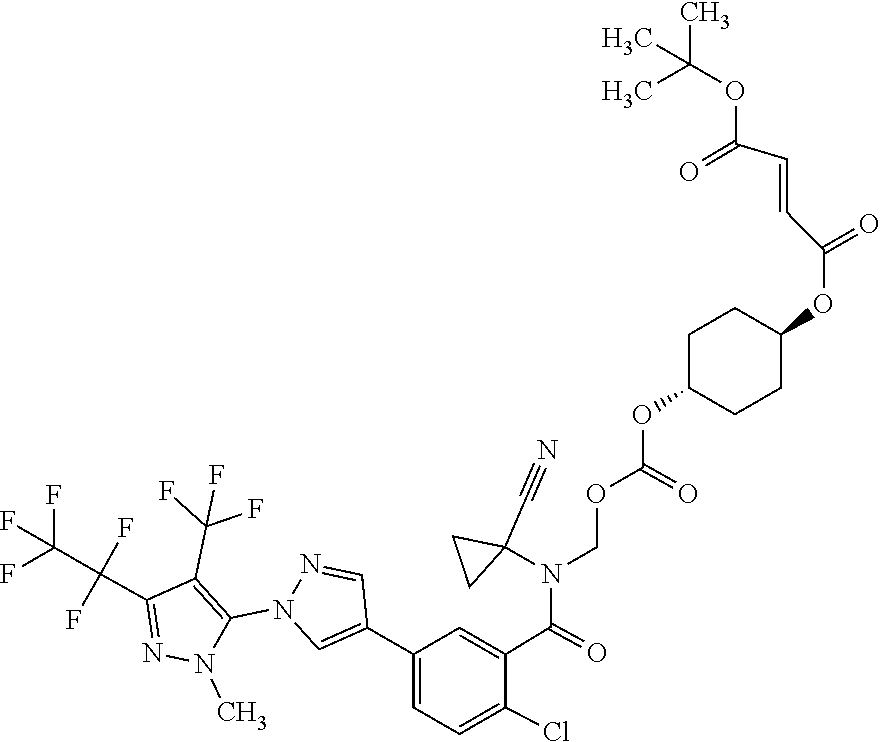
N1(C)C(N2C=C(C3=CC=C(Cl)C(C(=O)N(COC(=O)OC4CCC(OC(C=CC(=O)OC(C)(C)C)=O)CC4)C4(C#N)CC4)=C3)C=N2)=C(C(F)(F)F)C(C(F)(C(F)(F)F)F)=N1
